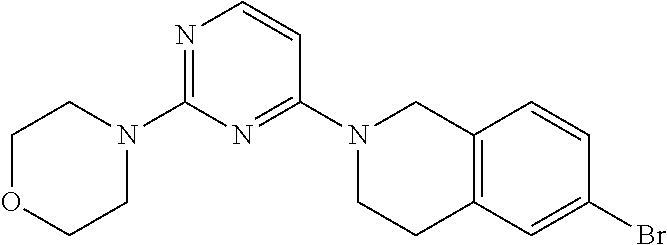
C12=C(C=C(Br)C=C1)CCN(C1=NC(N3CCOCC3)=NC=C1)C2
